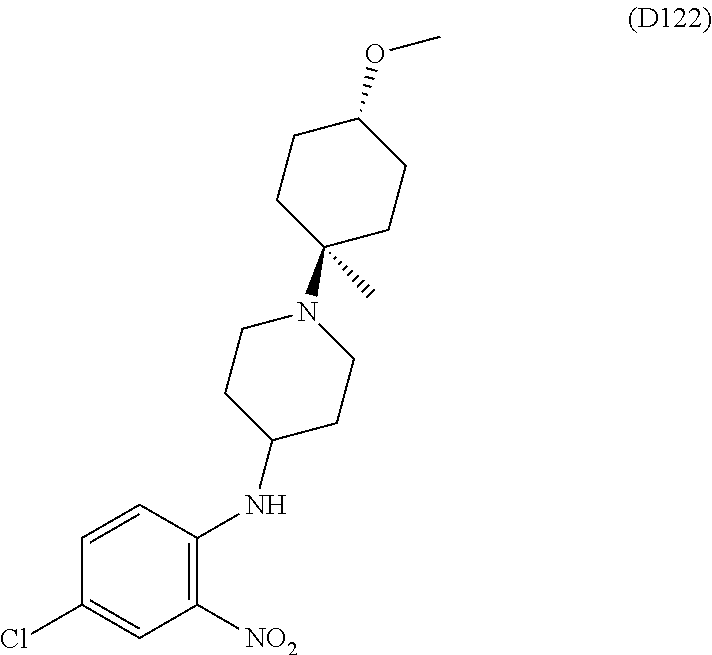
C1=CC(Cl)=CC([NO2])=C1NC1CCN(C2(C)CCC(OC)CC2)CC1
